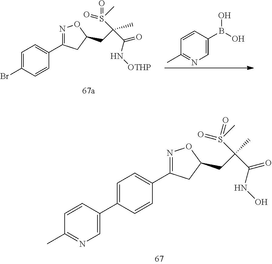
C1=C(B(O)O)C=CC(C)=N1.C1=C(Br)C=CC(C2=NOC(CC(C(=O)N[OTHP])(S(=O)(=O)C)C)C2)=C1.C1=C(C2=CN=C(C)C=C2)C=CC(C2=NOC(CC(C(=O)NO)(C)S(=O)(=O)C)C2)=C1
